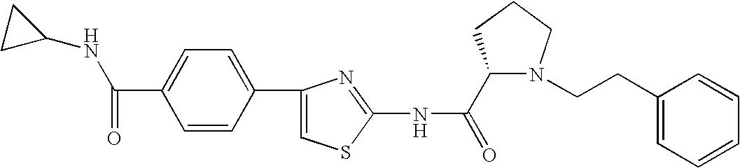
C1(C(=O)NC2=NC(C3=CC=C(C(=O)NC4CC4)C=C3)=CS2)N(CCC2=CC=CC=C2)CCC1
